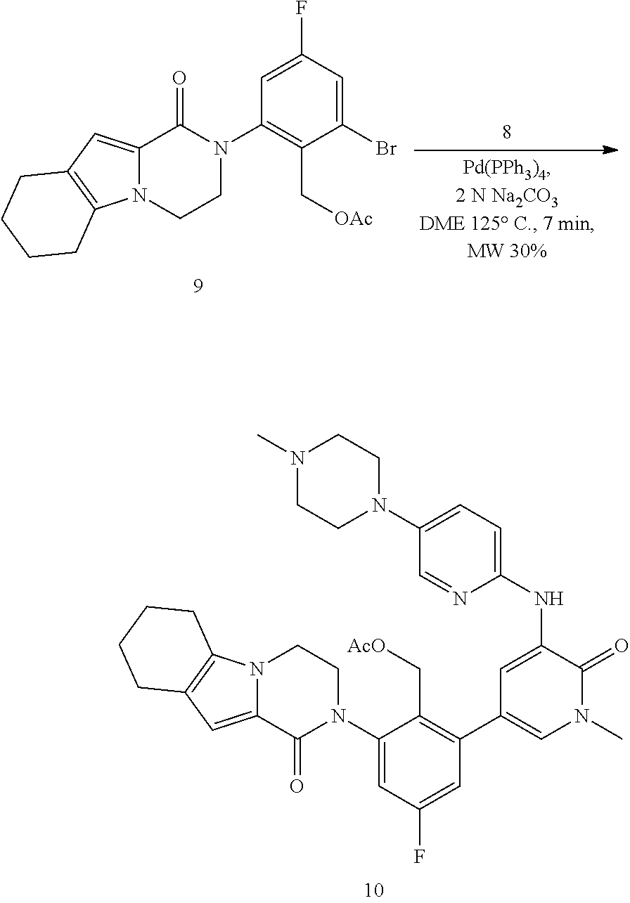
BrC1=CC(F)=CC(N2C(=O)C3=CC4=C(N3CC2)CCCC4)=C1C[OAc].C1(N2C(=O)C3=CC4=C(N3CC2)CCCC4)=CC(F)=CC(C2=CN(C)C(=O)C(NC3=CC=C(N4CCN(C)CC4)C=N3)=C2)=C1C[AcO]
